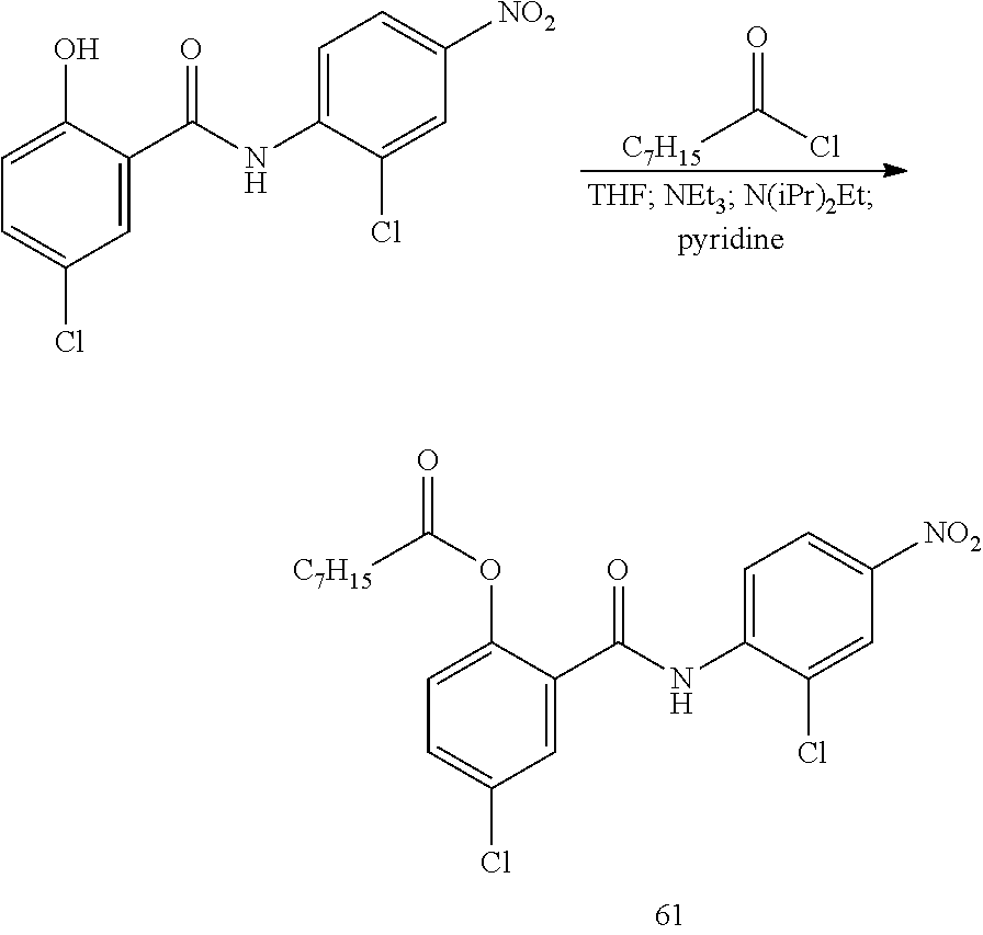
C1=C(OC([C7H15])=O)C(C(NC2=CC=C([NO2])C=C2Cl)=O)=CC(Cl)=C1.C1=C(O)C(C(NC2=CC=C([NO2])C=C2Cl)=O)=CC(Cl)=C1.[C7H15]C(Cl)=O
